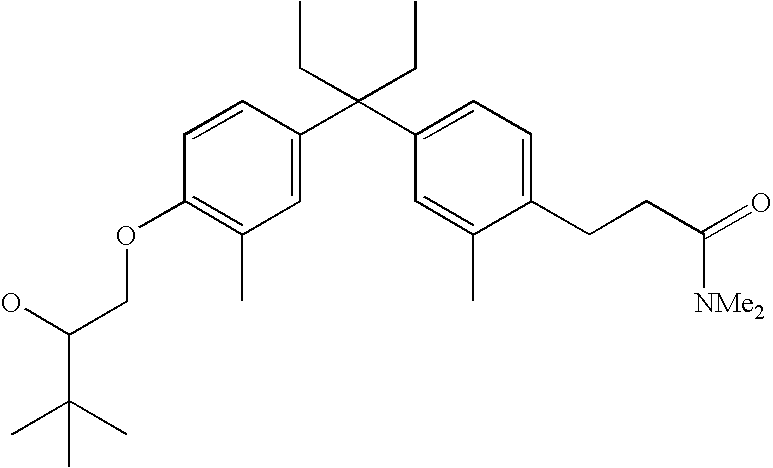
C1=C(C(C2=CC=C(CCC(=O)[NMe2])C(C)=C2)(CC)CC)C=CC(OCC(C(C)(C)C)O)=C1C
